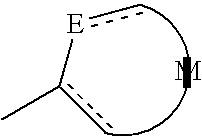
c[E]-c(C)c
